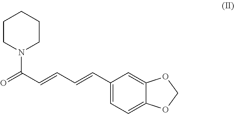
C1CN(C(C=CC=CC2=CC=C3C(=C2)OCO3)=O)CCC1
